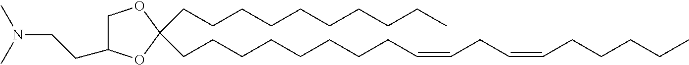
C(CCCCCCCC=CCC=CCCCCC)C1(CCCCCCCCCC)OC(CCN(C)C)CO1
